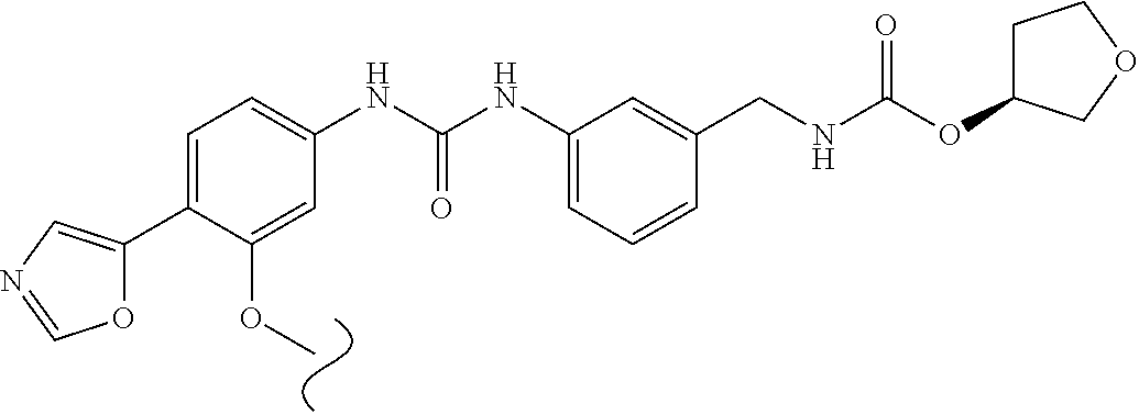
C1=C(C2=CN=CO2)C(OC)=CC(NC(NC2=CC=CC(CNC(OC3CCOC3)=O)=C2)=O)=C1
